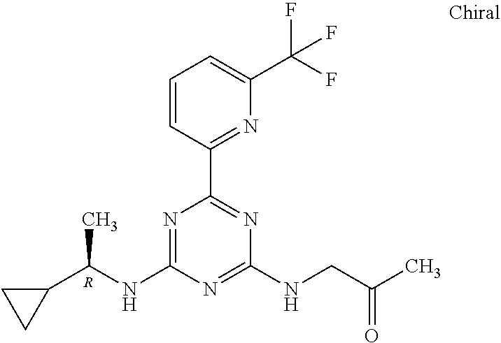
N1=C(NC(C2CC2)C)N=C(NCC(C)=O)N=C1C1=NC(C(F)(F)F)=CC=C1.[R]
